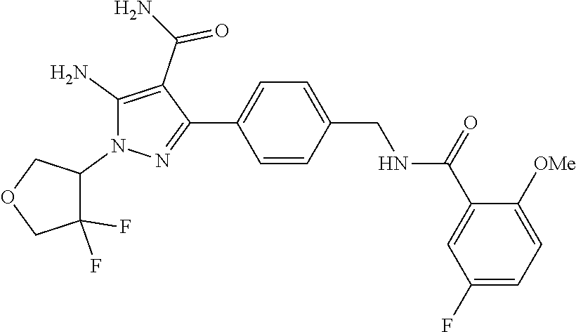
C1=C(C2=NN(C3C(F)(F)COC3)C(N)=C2C(N)=O)C=CC(CNC(C2=CC(F)=CC=C2[OMe])=O)=C1
